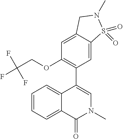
C1(OCC(F)(F)F)=C(C2=CN(C)C(=O)C3=CC=CC=C23)C=C2C(=C1)CN(C)S2(=O)=O
